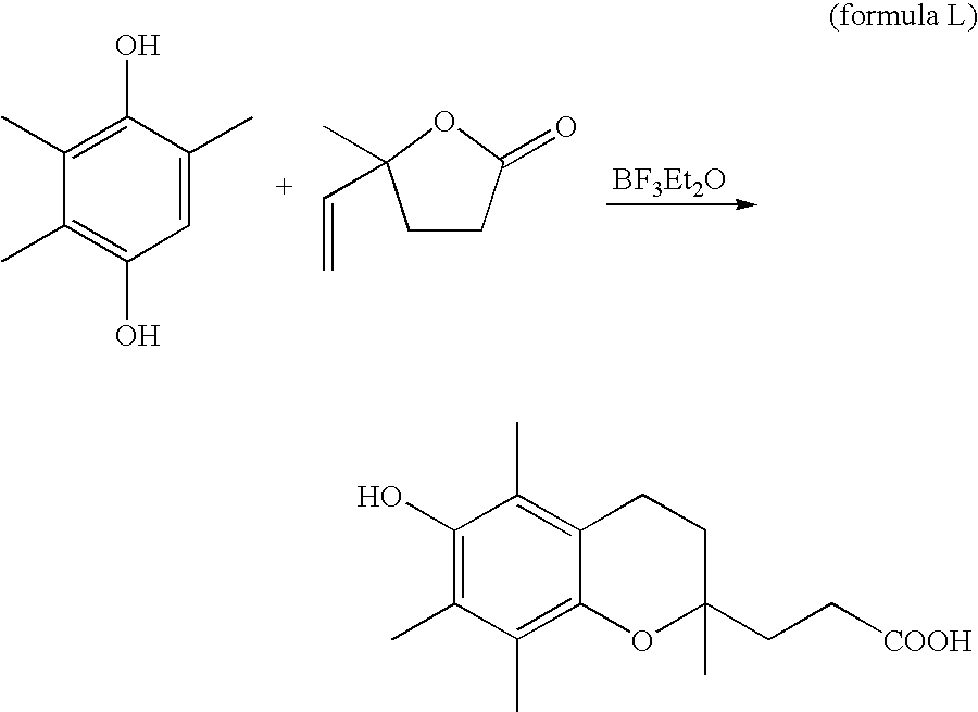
C1(C)=C(O)C(C)=CC(O)=C1C.C1CC(=O)OC1(C)C=C.C1(O)=C(C)C(C)=C2C(=C1C)CCC(CC[COOH])(C)O2
